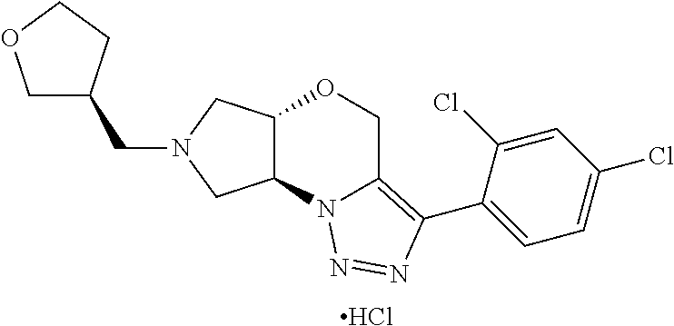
Cl.C(N1CC2C(C1)N1C(=C(C3=CC=C(Cl)C=C3Cl)N=N1)CO2)C1COCC1
